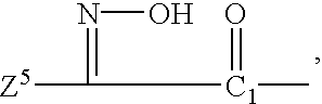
[Z5]C([C1](C)=O)=NO
